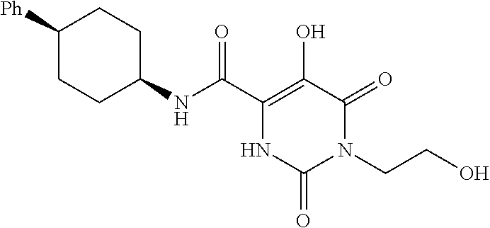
C1(C(=O)NC2CCC([Ph])CC2)=C(O)C(=O)N(CCO)C(=O)N1
